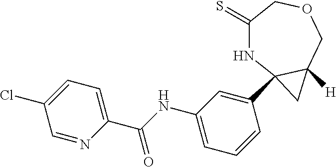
C1(C(NC2=CC=CC(C34NC(=S)COCC3([H])C4)=C2)=O)=CC=C(Cl)C=N1
